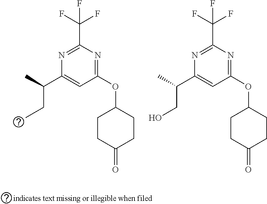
C1(C(C)CC)=CC(OC2CCC(=O)CC2)=NC(C(F)(F)F)=N1.C1(C(C)CO)=CC(OC2CCC(=O)CC2)=NC(C(F)(F)F)=N1
